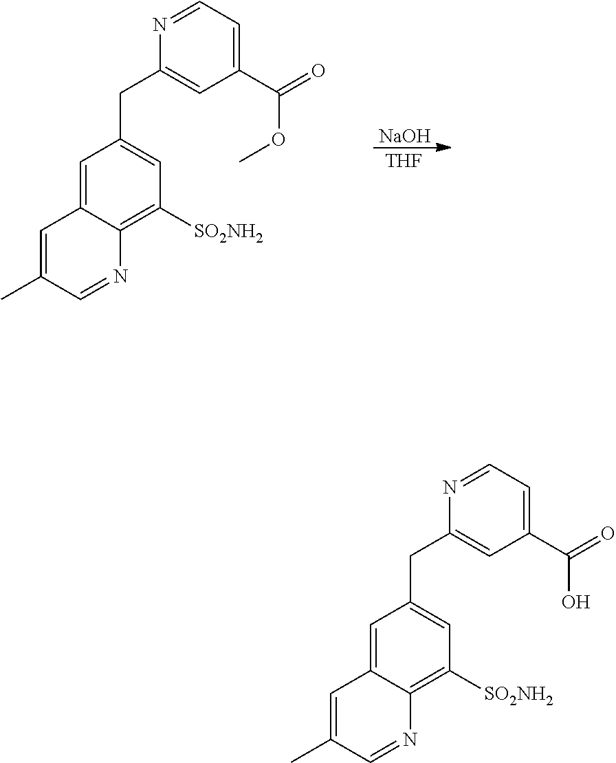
[NaOH].[THF].C1=C2C(=C([SO2NH2])C=C1CC1=CC(C(OC)=O)=CC=N1)N=CC(C)=C2.C1=C2C(=C([SO2NH2])C=C1CC1=CC(C(O)=O)=CC=N1)N=CC(C)=C2
